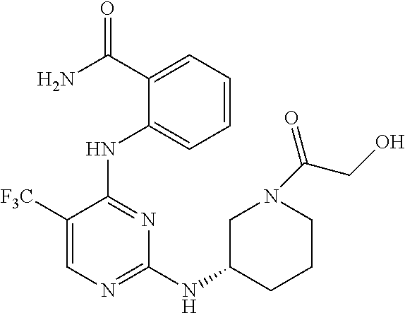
C1=CC=C(C(N)=O)C(NC2=NC(NC3CCCN(C(=O)CO)C3)=NC=C2[F3C])=C1
